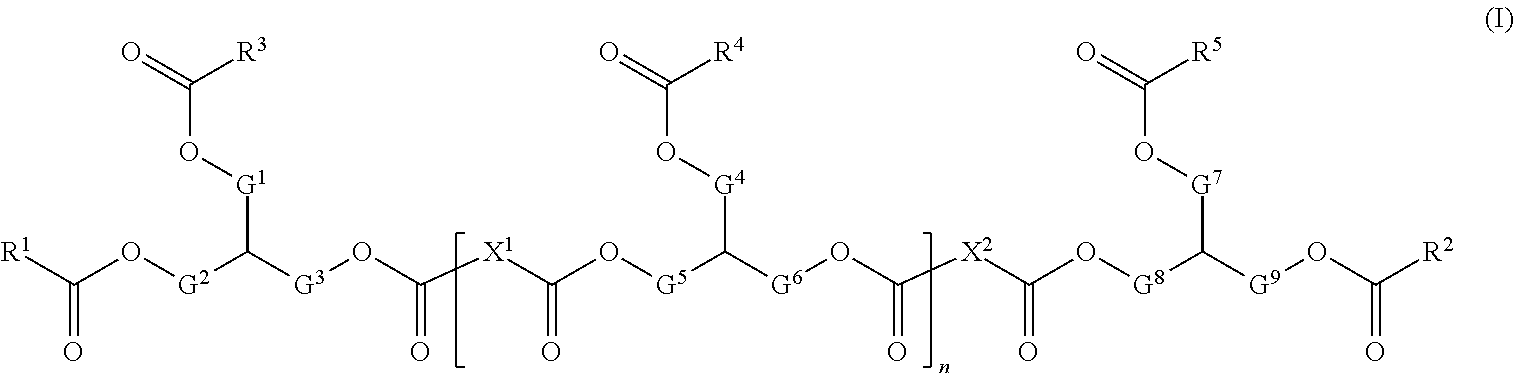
C(O[G1]C([G3]OC([X1]C(O[G5]C([G6]OC([X2]C(O[G8]C([G9]OC([R2])=O)[G7]OC(=O)[R5])=O)=O)[G4]OC(=O)[R4])=O)=O)[G2]OC([R1])=O)(=O)[R3]
